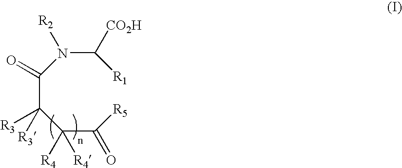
C(C(C(C([R5])=O)([R4])[R4])([R3])[R3])(N(C([R1])[CO2H])[R2])=O
